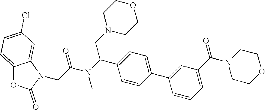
C12=CC=C(Cl)C=C1N(CC(N(C(C1=CC=C(C3=CC(C(=O)N4CCOCC4)=CC=C3)C=C1)CN1CCOCC1)C)=O)C(=O)O2
